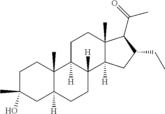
C1C(C)(O)CC2([H])C(C)(C1)C1([H])C([H])(CC2)C2([H])C(C)(CC1)C(C(=O)C)C(CC)C2
